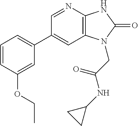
C1(C2=CC=CC(OCC)=C2)=CC2=C(N=C1)NC(=O)N2CC(=O)NC1CC1
